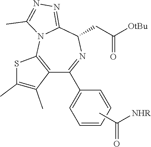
[OtBu]C(CC1N=C(C2=CC=CC=C2)C2=C(N3C1=NN=C3C)SC(C)=C2C)=O.CC([NHR])=O
